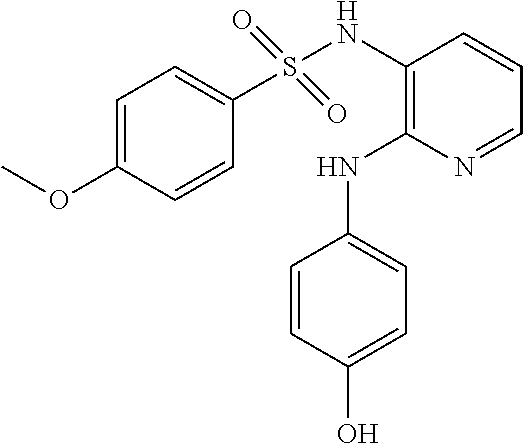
C1=C(OC)C=CC(S(NC2=C(NC3=CC=C(O)C=C3)N=CC=C2)(=O)=O)=C1
